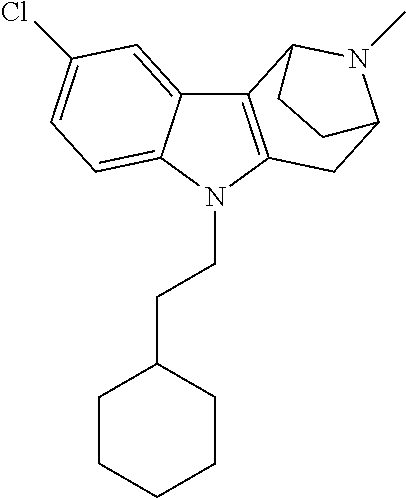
C12=C(N(CCC3CCCCC3)C3=CC=C(Cl)C=C13)CC1N(C)C2CC1
